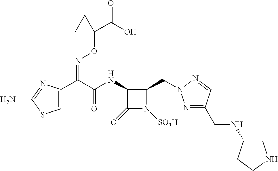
C1=C(C(C(NC2C(=O)N([SO3H])C2CN2N=C(CNC3CNCC3)C=N2)=O)=NOC2(C(=O)O)CC2)N=C(N)S1
